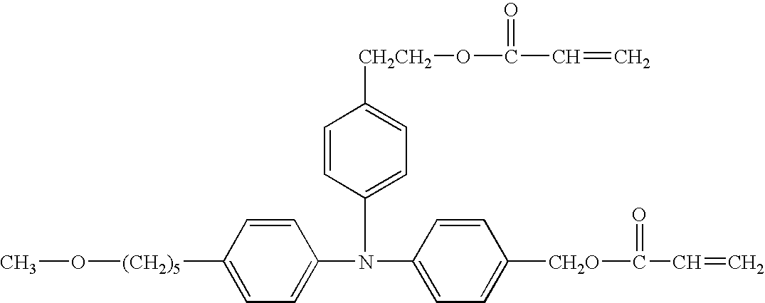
C1=C(N(C2=CC=C([CH2O]C(=O)C=C)C=C2)C2=CC=C([CH2CH2]OC(=O)C=C)C=C2)C=CC([(CH2)5]OC)=C1
